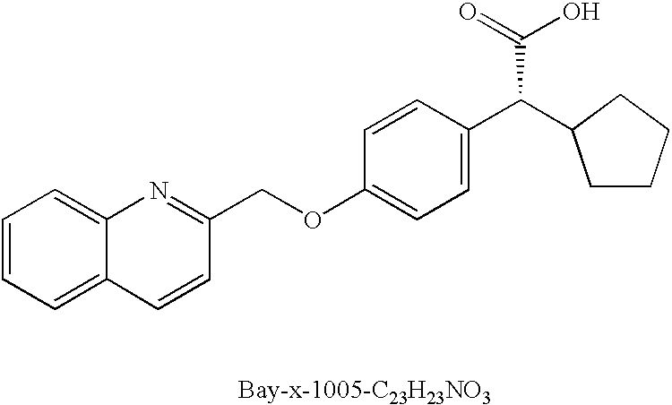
C1=CC=C2C(=C1)N=C(COC1=CC=C(C(C(=O)O)C3CCCC3)C=C1)C=C2
